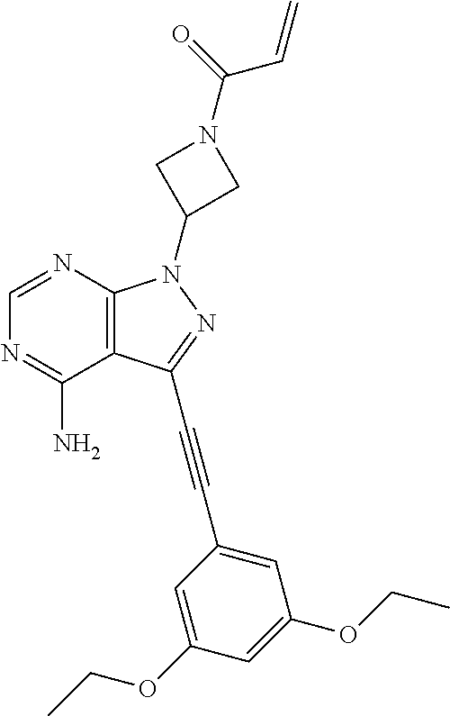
C1=NC2=C(C(N)=N1)C(C#CC1=CC(OCC)=CC(OCC)=C1)=NN2C1CN(C(=O)C=C)C1
